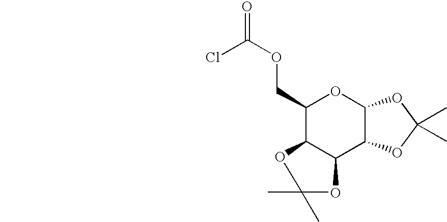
C1(COC(=O)Cl)C2C(C3C(O1)OC(C)(C)O3)OC(C)(C)O2
